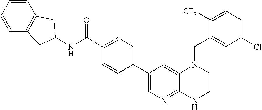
N(C(C1=CC=C(C2=CN=C3C(=C2)N(CC2=CC(Cl)=CC=C2[CF3])CCN3)C=C1)=O)C1CC2=C(C=CC=C2)C1
